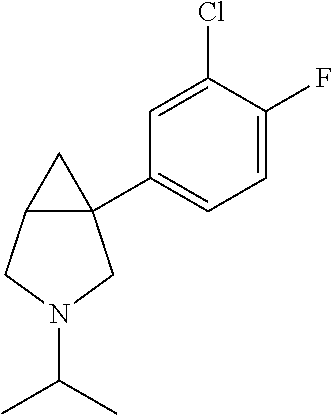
C1=C(F)C(Cl)=CC(C23CC2CN(C(C)C)C3)=C1
